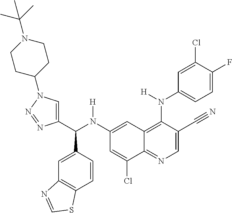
C1(N(C(C2=CN(C3CCN(C(C)(C)C)CC3)N=N2)C2=CC3=C(C=C2)SC=N3)[H])=CC2=C(N(C3=CC=C(F)C(Cl)=C3)[H])C(C#N)=CN=C2C(Cl)=C1
